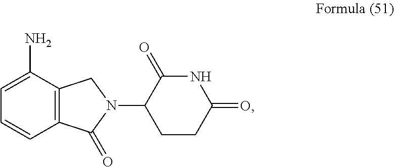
C12=C(C(=O)N(C3CCC(=O)NC3=O)C1)C=CC=C2N
